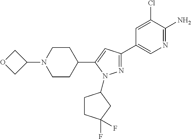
N1=C(C2=CN=C(N)C(Cl)=C2)C=C(C2CCN(C3COC3)CC2)N1C1CCC(F)(F)C1
